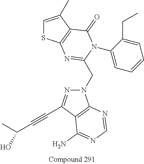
C1=C(C)C2=C(S1)N=C(CN1N=C(C#CC(C)O)C3=C1N=CN=C3N)N(C1=CC=CC=C1CC)C2=O
